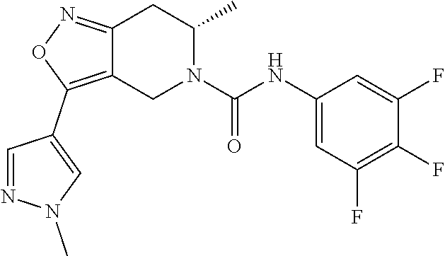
C12=C(C3=CN(C)N=C3)ON=C1CC(C)N(C(NC1=CC(F)=C(F)C(F)=C1)=O)C2
